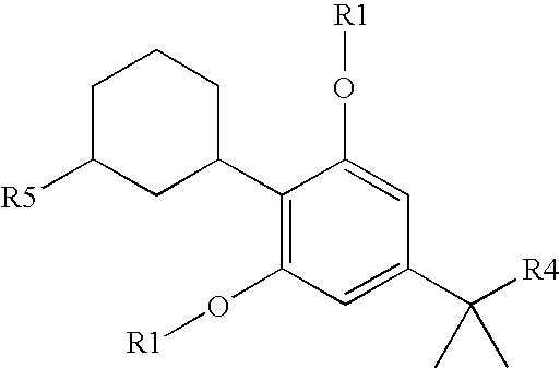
C1(C2CCCC([R5])C2)=C(O[R1])C=C(C([R4])(C)C)C=C1O[R1]
